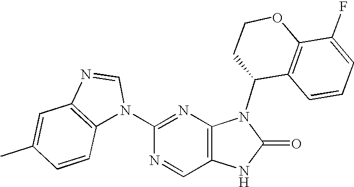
C1(N2C=NC3=C2C=CC(C)=C3)=NC2=C(C=N1)NC(=O)N2C1C2=C(OCC1)C(F)=CC=C2
